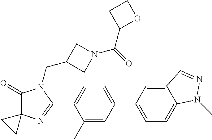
C1(=O)C2(N=C(C3=CC=C(C4=CC=C5C(=C4)C=NN5C)C=C3C)N1CC1CN(C(=O)C3OCC3)C1)CC2
